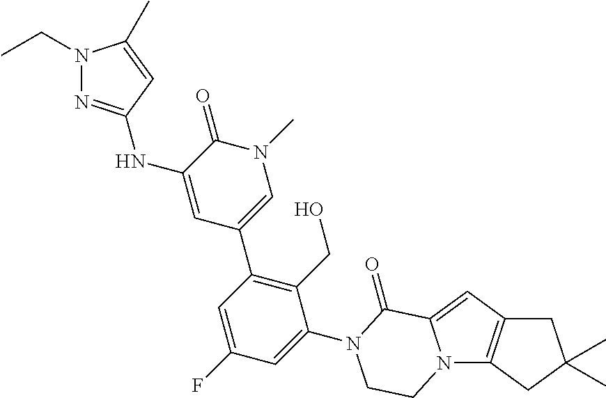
N12C3=C(C=C1C(=O)N(C1=CC(F)=CC(C4=CN(C)C(=O)C(NC5=NN(CC)C(C)=C5)=C4)=C1CO)CC2)CC(C)(C)C3
